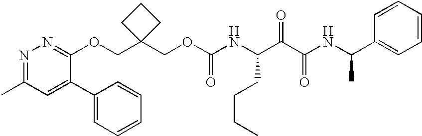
O(CC1(COC2=NN=C(C)C=C2C2=CC=CC=C2)CCC1)C(NC(C(C(NC(C1=CC=CC=C1)C)=O)=O)CCCC)=O
